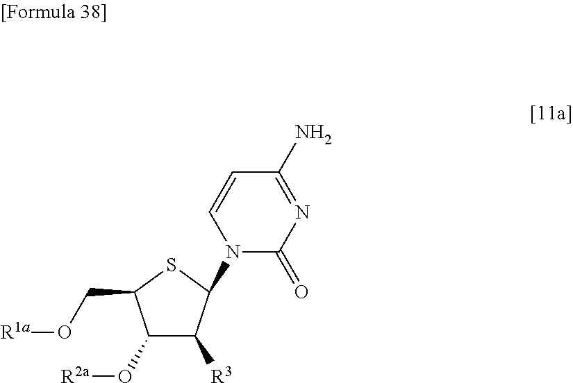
C1(O[R2a])C([R3])C(N2C(=O)N=C(N)C=C2)SC1CO[R1a]
